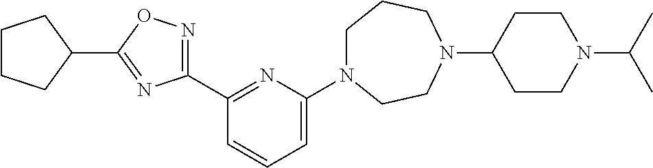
C1(C2=NC(N3CCCN(C4CCN(C(C)C)CC4)CC3)=CC=C2)=NOC(C2CCCC2)=N1
